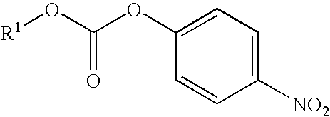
C1(OC(O[R1])=O)=CC=C([NO2])C=C1
